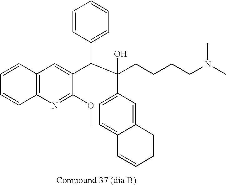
C1=CC(C(C(CCCCN(C)C)(O)C2=CC=C3C(=C2)C=CC=C3)C2=CC3=C(N=C2OC)C=CC=C3)=CC=C1
